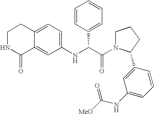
C12=CC(NC(C(=O)N3CCCC3C3=CC(NC([MeO])=O)=CC=C3)C3=CC=CC=C3)=CC=C1CCNC2=O
